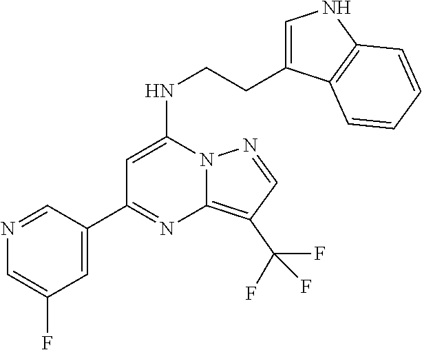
C1(C2=NC3=C(C(F)(F)F)C=NN3C(NCCC3=CNC4=C3C=CC=C4)=C2)=CC(F)=CN=C1
